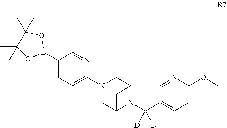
CC1(C)C(C)(C)OB(C2=CC=C(N3CC4CC(C3)N4C(C3=CC=C(OC)N=C3)([D])[D])N=C2)O1
